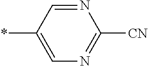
C1=C(*)C=NC([CN])=N1
